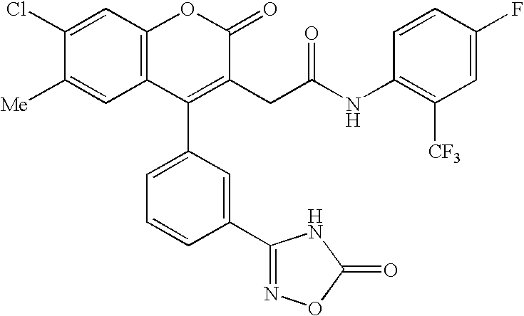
C12=C(C=C(Cl)C([Me])=C1)OC(=O)C(CC(NC1=C([CF3])C=C(F)C=C1)=O)=C2C1=CC=CC(C2=NOC(=O)N2)=C1
